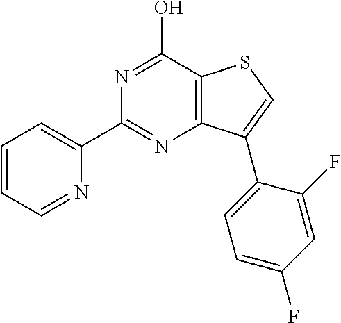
C1(C2=NC3=C(C(O)=N2)SC=C3C2=CC=C(F)C=C2F)=CC=CC=N1
